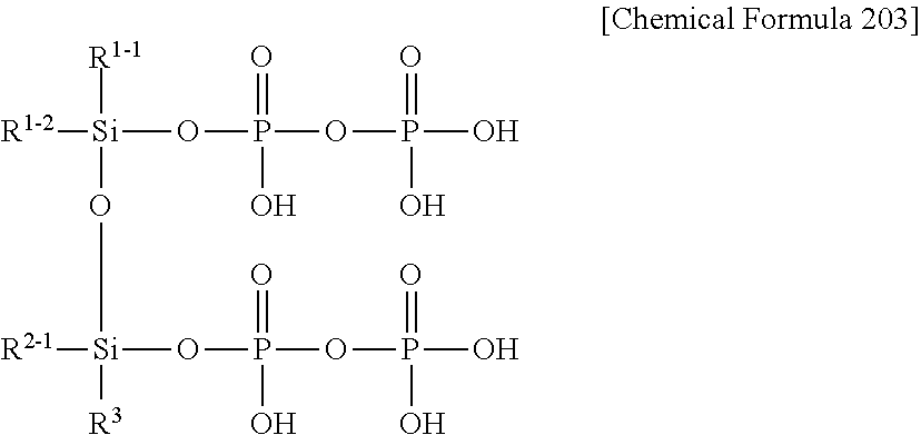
[R1-2][Si](OP(OP(O)(=O)O)(=O)O)([R1-1])O[Si]([R2-1])(OP(=O)(OP(O)(=O)O)O)[R3]
